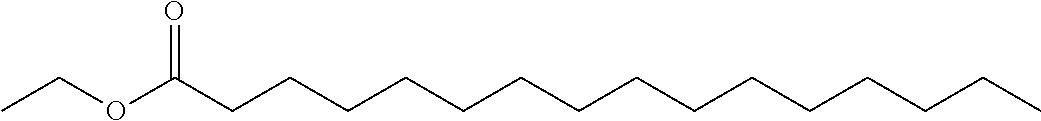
CCOC(CCCCCCCCCCCCCCC)=O
